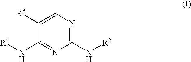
N(C1=NC(N[R2])=NC=C1[R5])[R4]
